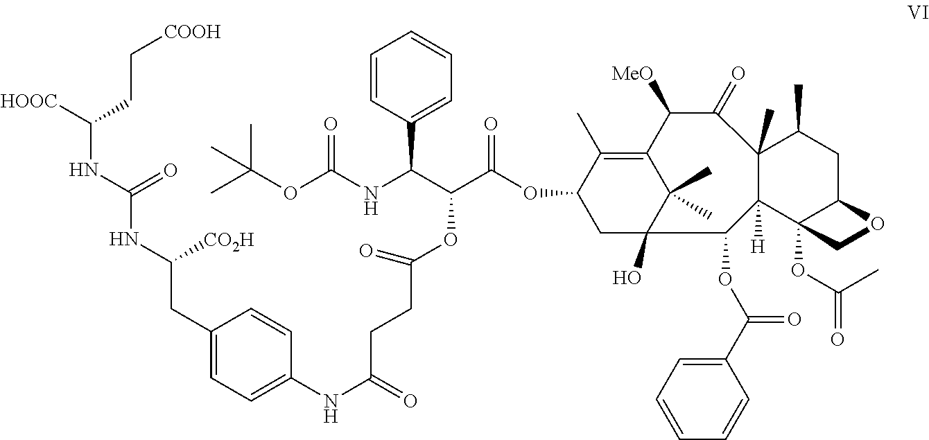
C1(CC(NC(NC([HOOC])CC[COOH])=O)[CO2H])=CC=C(NC(=O)CCC(OC(C(OC2CC3(O)C(C)(C)C(=C2C)C([MeO])C(=O)C2(C)C([H])(C3OC(C3=CC=CC=C3)=O)C3(OC(C)=O)C(CC2C)OC3)=O)C(NC(OC(C)(C)C)=O)C2=CC=CC=C2)=O)C=C1
